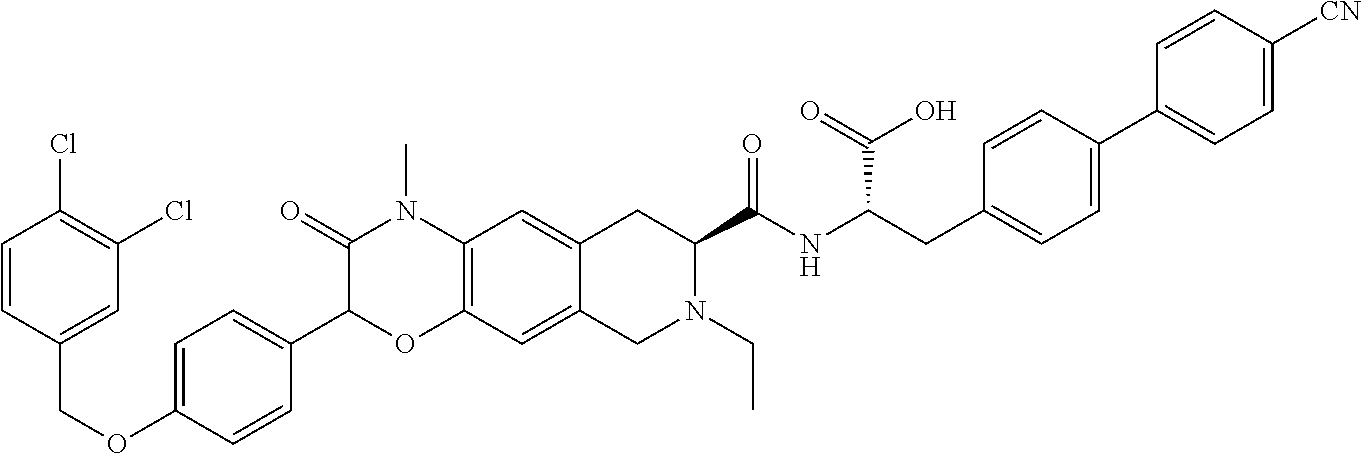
C1=CC(COC2=CC=C(C3OC4=C(N(C)C3=O)C=C3C(=C4)CN(CC)C(C(NC(C(=O)O)CC4=CC=C(C5=CC=C([CN])C=C5)C=C4)=O)C3)C=C2)=CC(Cl)=C1Cl
